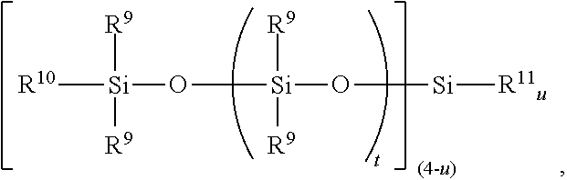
[R10][Si](O[Si](O[Si][R11u])([R9])[R9])([R9])[R9]
